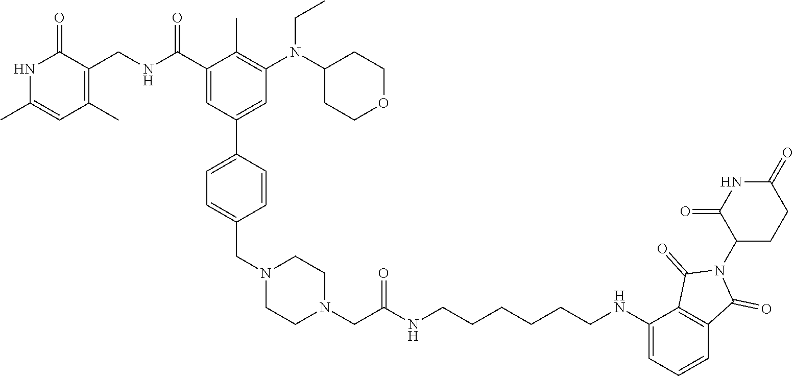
N1C(C)=CC(C)=C(CNC(C2=CC(C3=CC=C(CN4CCN(CC(NCCCCCCNC5=CC=CC6=C5C(=O)N(C5CCC(=O)NC5=O)C6=O)=O)CC4)C=C3)=CC(N(C3CCOCC3)CC)=C2C)=O)C1=O
